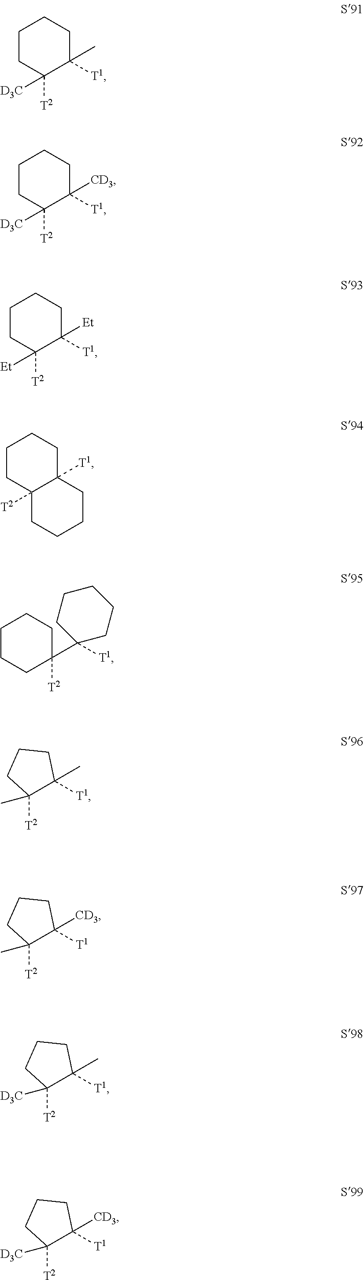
C1([T2])([D3C])C([T1])(C)CCCC1.C1([T2])(C2([T1])CCCCC2)CCCCC1.C1([T2])(C)C([T1])(C)CCC1.C1([T2])([D3C])C([T1])([CD3])CCCC1.C1([T2])([Et])C([T1])([Et])CCCC1.C12([T2])C([T1])(CCCC1)CCCC2.C1([T2])(C)C([T1])([CD3])CCC1.C1([T2])([D3C])C([T1])(C)CCC1.C1([T2])([D3C])C([T1])([CD3])CCC1
